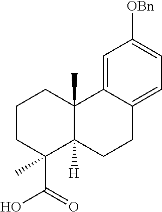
C1(C(=O)O)(C)C2([H])C(C)(CCC1)C1=CC([OBn])=CC=C1CC2
